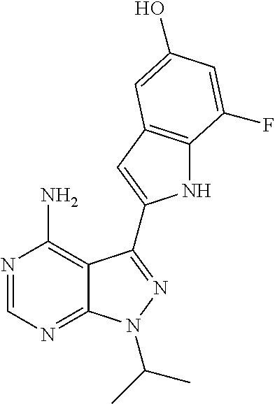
N1=CN=C2C(=C1N)C(C1=CC3=C(N1)C(F)=CC(O)=C3)=NN2C(C)C
